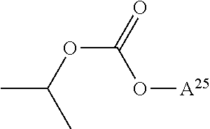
O([A25])C(OC(C)C)=O
